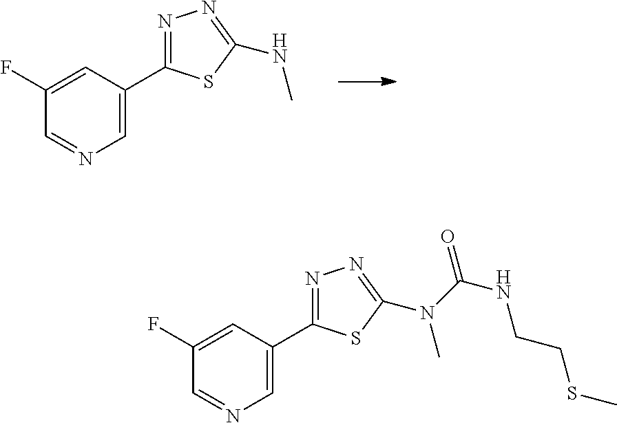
C1(F)=CC(C2=NN=C(NC)S2)=CN=C1.C1(F)=CC(C2=NN=C(N(C)C(=O)NCCSC)S2)=CN=C1
